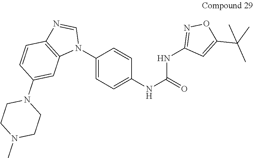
C1(N2C=NC3=C2C=C(N2CCN(C)CC2)C=C3)=CC=C(NC(=O)NC2=NOC(C(C)(C)C)=C2)C=C1
